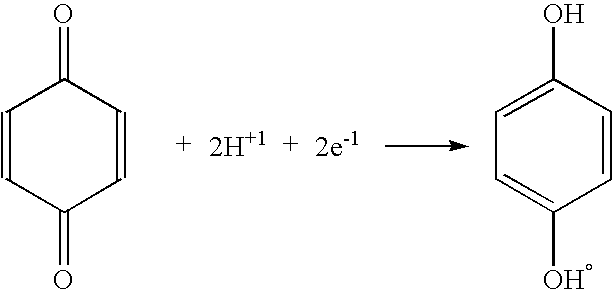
C1=CC(=O)C=CC1=O.[2H+1].C1=C(O)C=CC([OH])=C1
